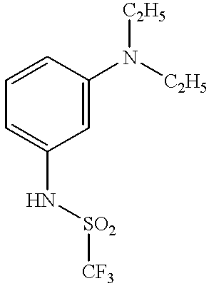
C1=CC(N([C2H5])[C2H5])=CC(N[SO2][CF3])=C1
